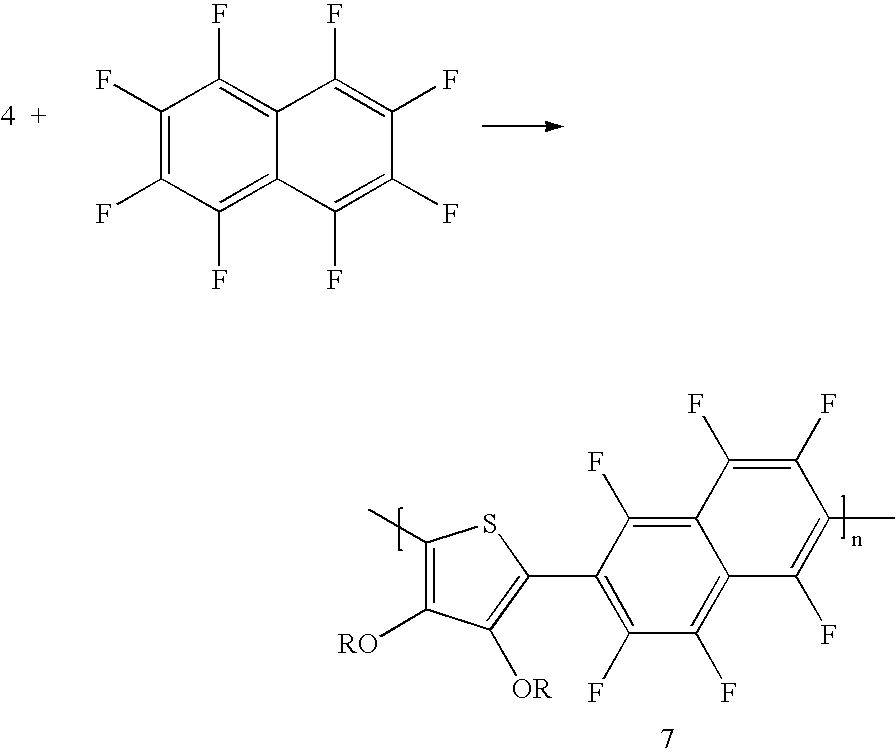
C1(F)=C(F)C(F)=C2C(=C1F)C(F)=C(F)C(F)=C2F.C1(F)=C(C2=C([OR])C([RO])=C(C)S2)C(F)=C2C(=C1F)C(F)=C(C)C(F)=C2F
